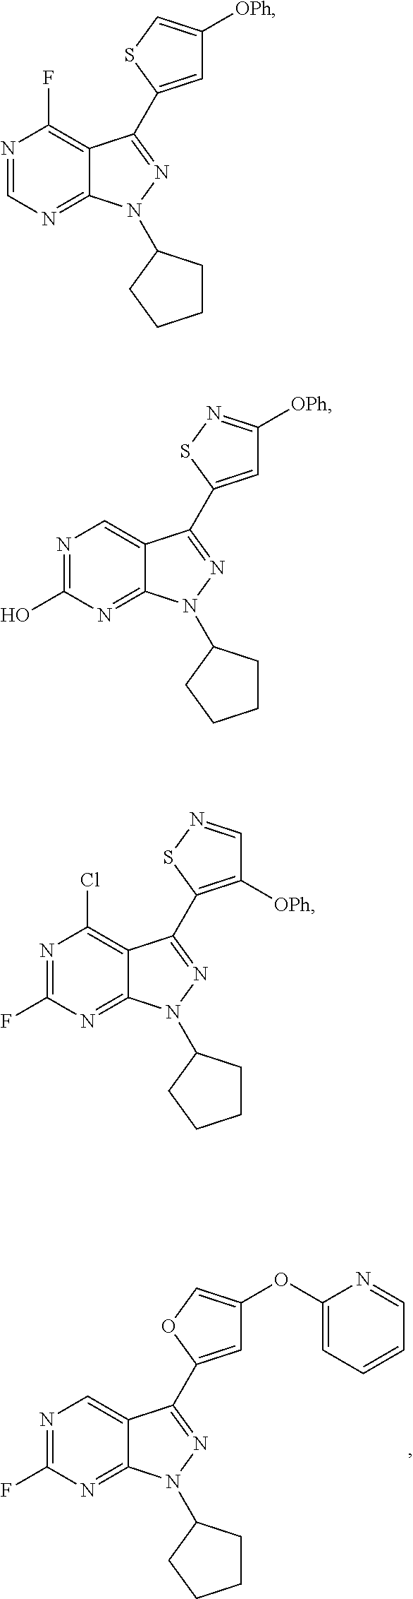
N1=C(F)N=C2C(=C1)C(C1=CC(OC3=CC=CC=N3)=CO1)=NN2C1CCCC1.N1=CN=C2C(=C1F)C(C1=CC([OPh])=CS1)=NN2C1CCCC1.N1=C(O)N=C2C(=C1)C(C1=CC([OPh])=NS1)=NN2C1CCCC1.N1=C(F)N=C2C(=C1Cl)C(C1=C([OPh])C=NS1)=NN2C1CCCC1
